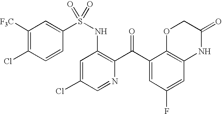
C1([F3C])=C(Cl)C=CC(S(NC2=C(C(C3=CC(F)=CC4=C3OCC(=O)N4)=O)N=CC(Cl)=C2)(=O)=O)=C1
